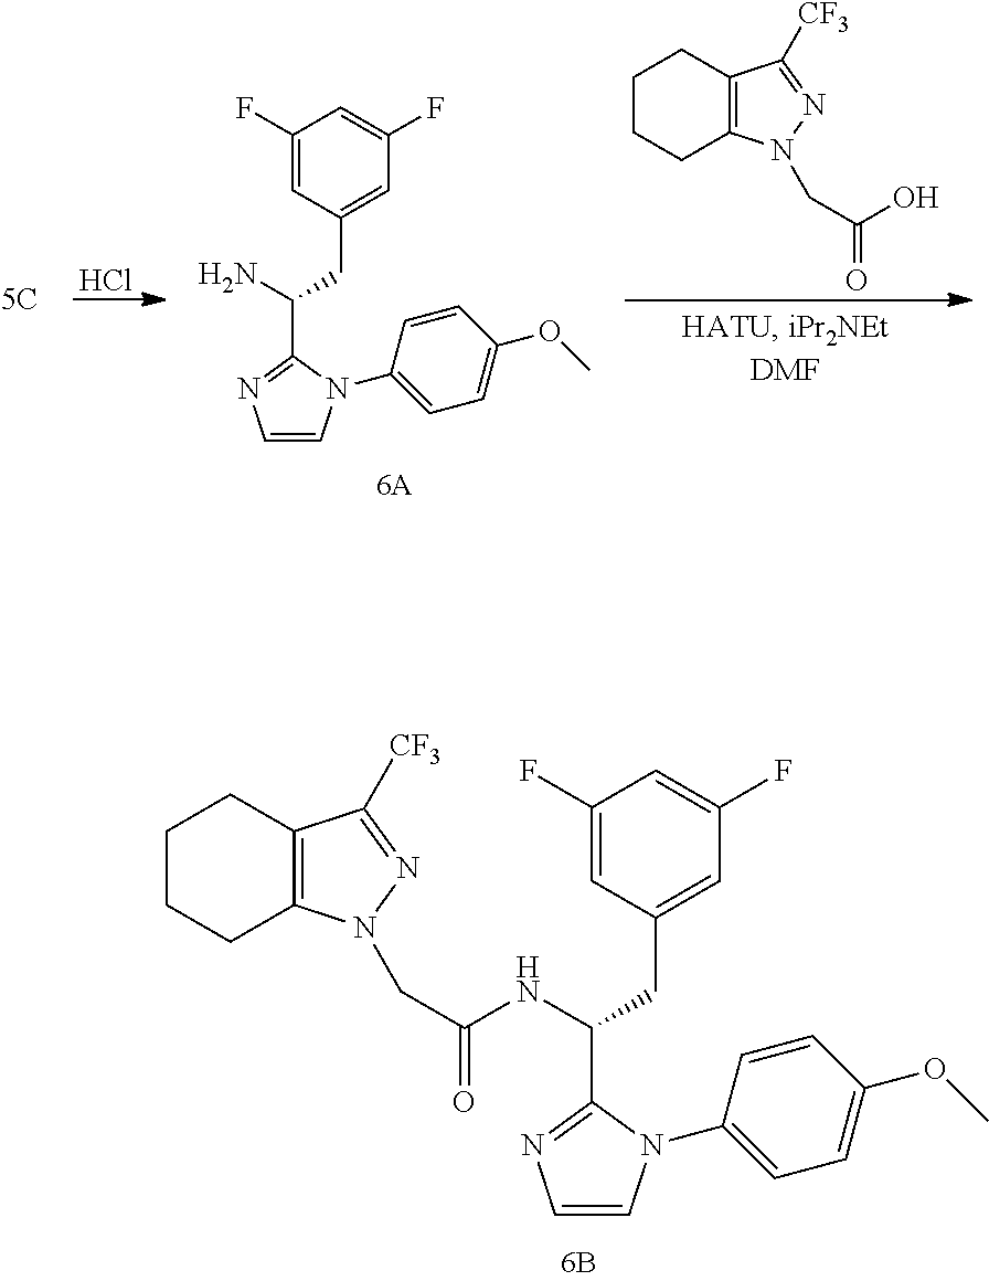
C1=C(F)C=C(F)C=C1CC(NC(=O)CN1C2=C(CCCC2)C([CF3])=N1)C1=NC=CN1C1=CC=C(OC)C=C1.Cl.C1CCC2=C(C1)C([CF3])=NN2CC(O)=O.C1=C(F)C=C(F)C=C1CC(N)C1=NC=CN1C1=CC=C(OC)C=C1
